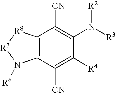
C12=C(C([CN])=C([R4])C(N([R3])[R2])=C1[CN])N([R6])[R7][R8]2
